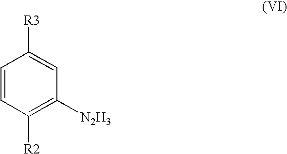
C1=CC([R2])=C([N2H3])C=C1[R3]
